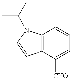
C12=C(C([CHO])=CC=C1)C=CN2C(C)C
